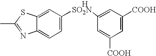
C12=CC=C([SO2N]C3=CC([COOH])=CC([COOH])=C3)C=C1SC(C)=N2.[H]
